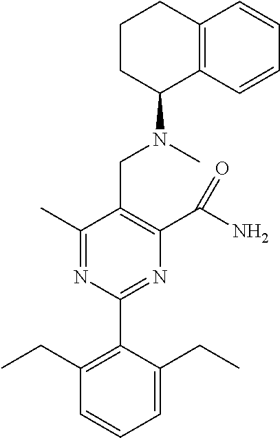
C1(C)=NC(C2=C(CC)C=CC=C2CC)=NC(C(N)=O)=C1CN(C)C1C2=C(CCC1)C=CC=C2
